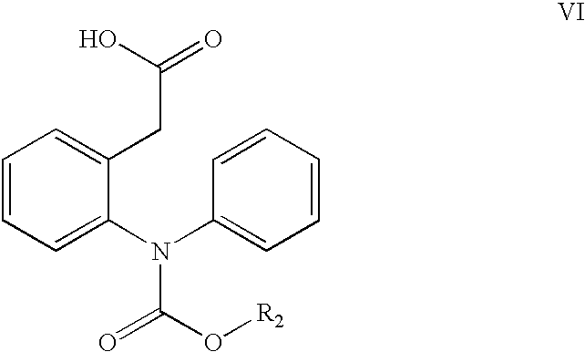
C1=CC=C(N(C2=CC=CC=C2)C(=O)O[R2])C(CC(=O)O)=C1
